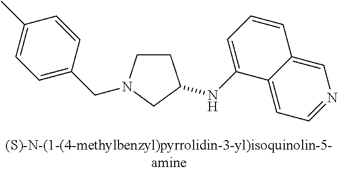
C1CN(CC2=CC=C(C)C=C2)CC1NC1=CC=CC2=CN=CC=C12
